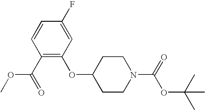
C1=CC(C(OC)=O)=C(OC2CCN(C(=O)OC(C)(C)C)CC2)C=C1F
